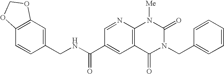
C12=C(C=C(CNC(=O)C3=CC4=C(N=C3)N([Me])C(=O)N(CC3=CC=CC=C3)C4=O)C=C1)OCO2
